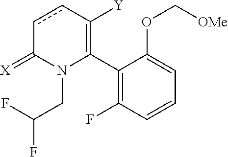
C1(C2=C([Y])ccC(=[X])N2CC(F)F)=C(F)C=CC=C1OC[OMe]
